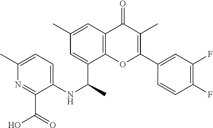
C1=C(C(NC2=CC=C(C)N=C2C(=O)O)C)C2=C(C=C1C)C(=O)C(C)=C(C1=CC(F)=C(F)C=C1)O2
